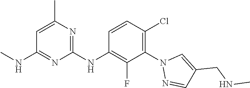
C1=C(C)N=C(NC2=C(F)C(N3N=CC(CNC)=C3)=C(Cl)C=C2)N=C1NC
